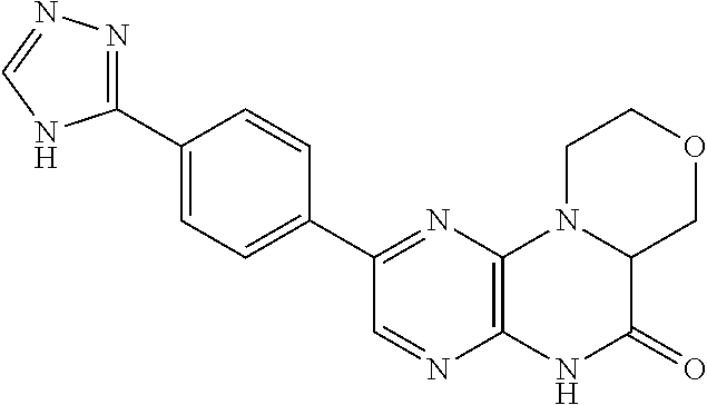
C1(C2=NC3=C(N=C2)NC(=O)C2N3CCOC2)=CC=C(C2=NN=CN2)C=C1
